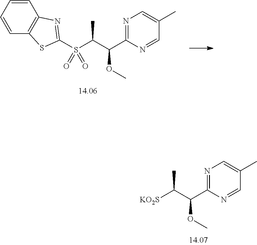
[KO2S]C(C(C1=NC=C(C)C=N1)OC)C.C1=CC=CC2=C1N=C(S(C(C(C1=NC=C(C)C=N1)OC)C)(=O)=O)S2
